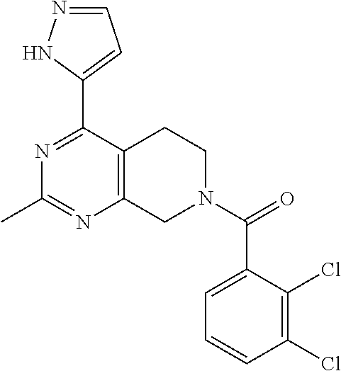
N1=C(C2=CC=NN2)C2=C(N=C1C)CN(C(=O)C1=CC=CC(Cl)=C1Cl)CC2
